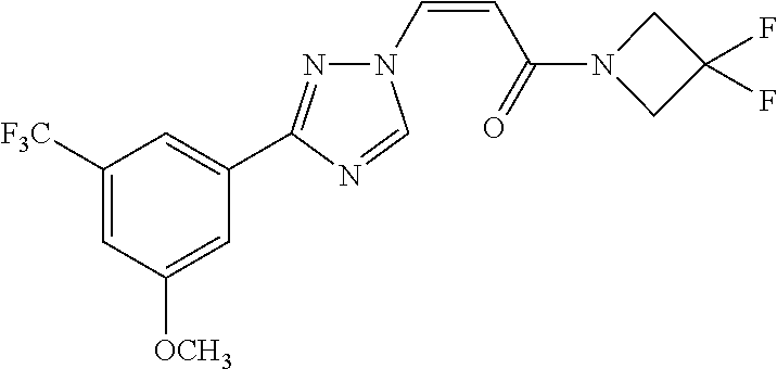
C1([F3C])=CC([OCH3])=CC(C2=NN(C=CC(=O)N3CC(F)(F)C3)C=N2)=C1
